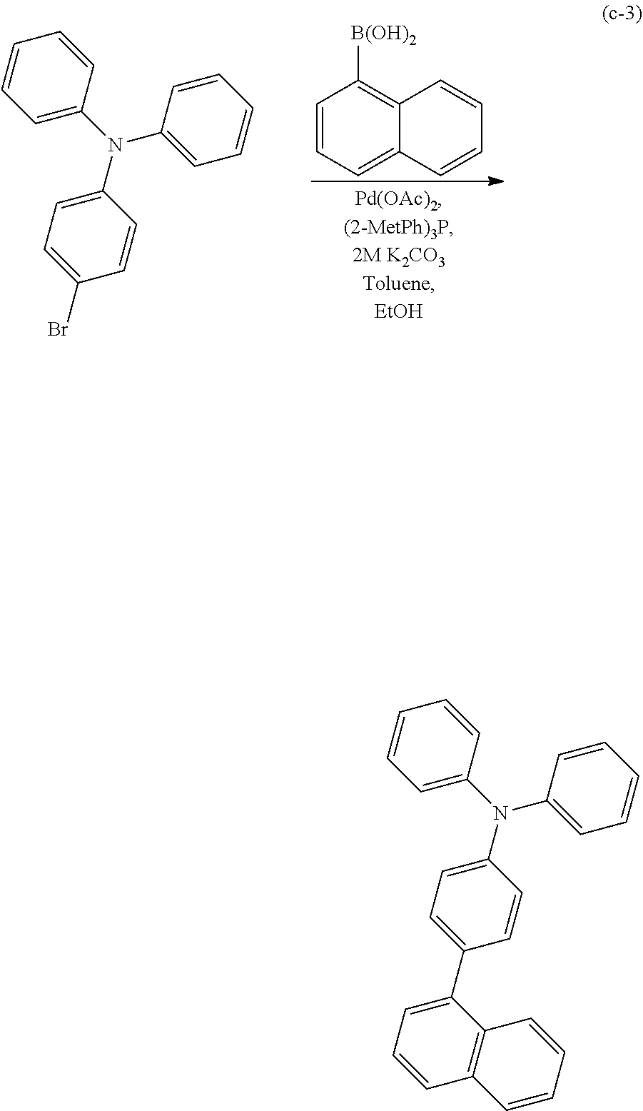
C1=CC(N(C2=CC=CC=C2)C2=CC=C(Br)C=C2)=CC=C1.C1=CC=C2C(=C1[B(OH)2])C=CC=C2.C1=CC(N(C2=CC=CC=C2)C2=CC=C(C3=CC=CC4=C3C=CC=C4)C=C2)=CC=C1
